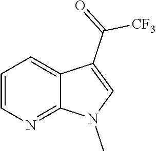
N1=C2C(=CC=C1)C(C(=O)[CF3])=CN2C
